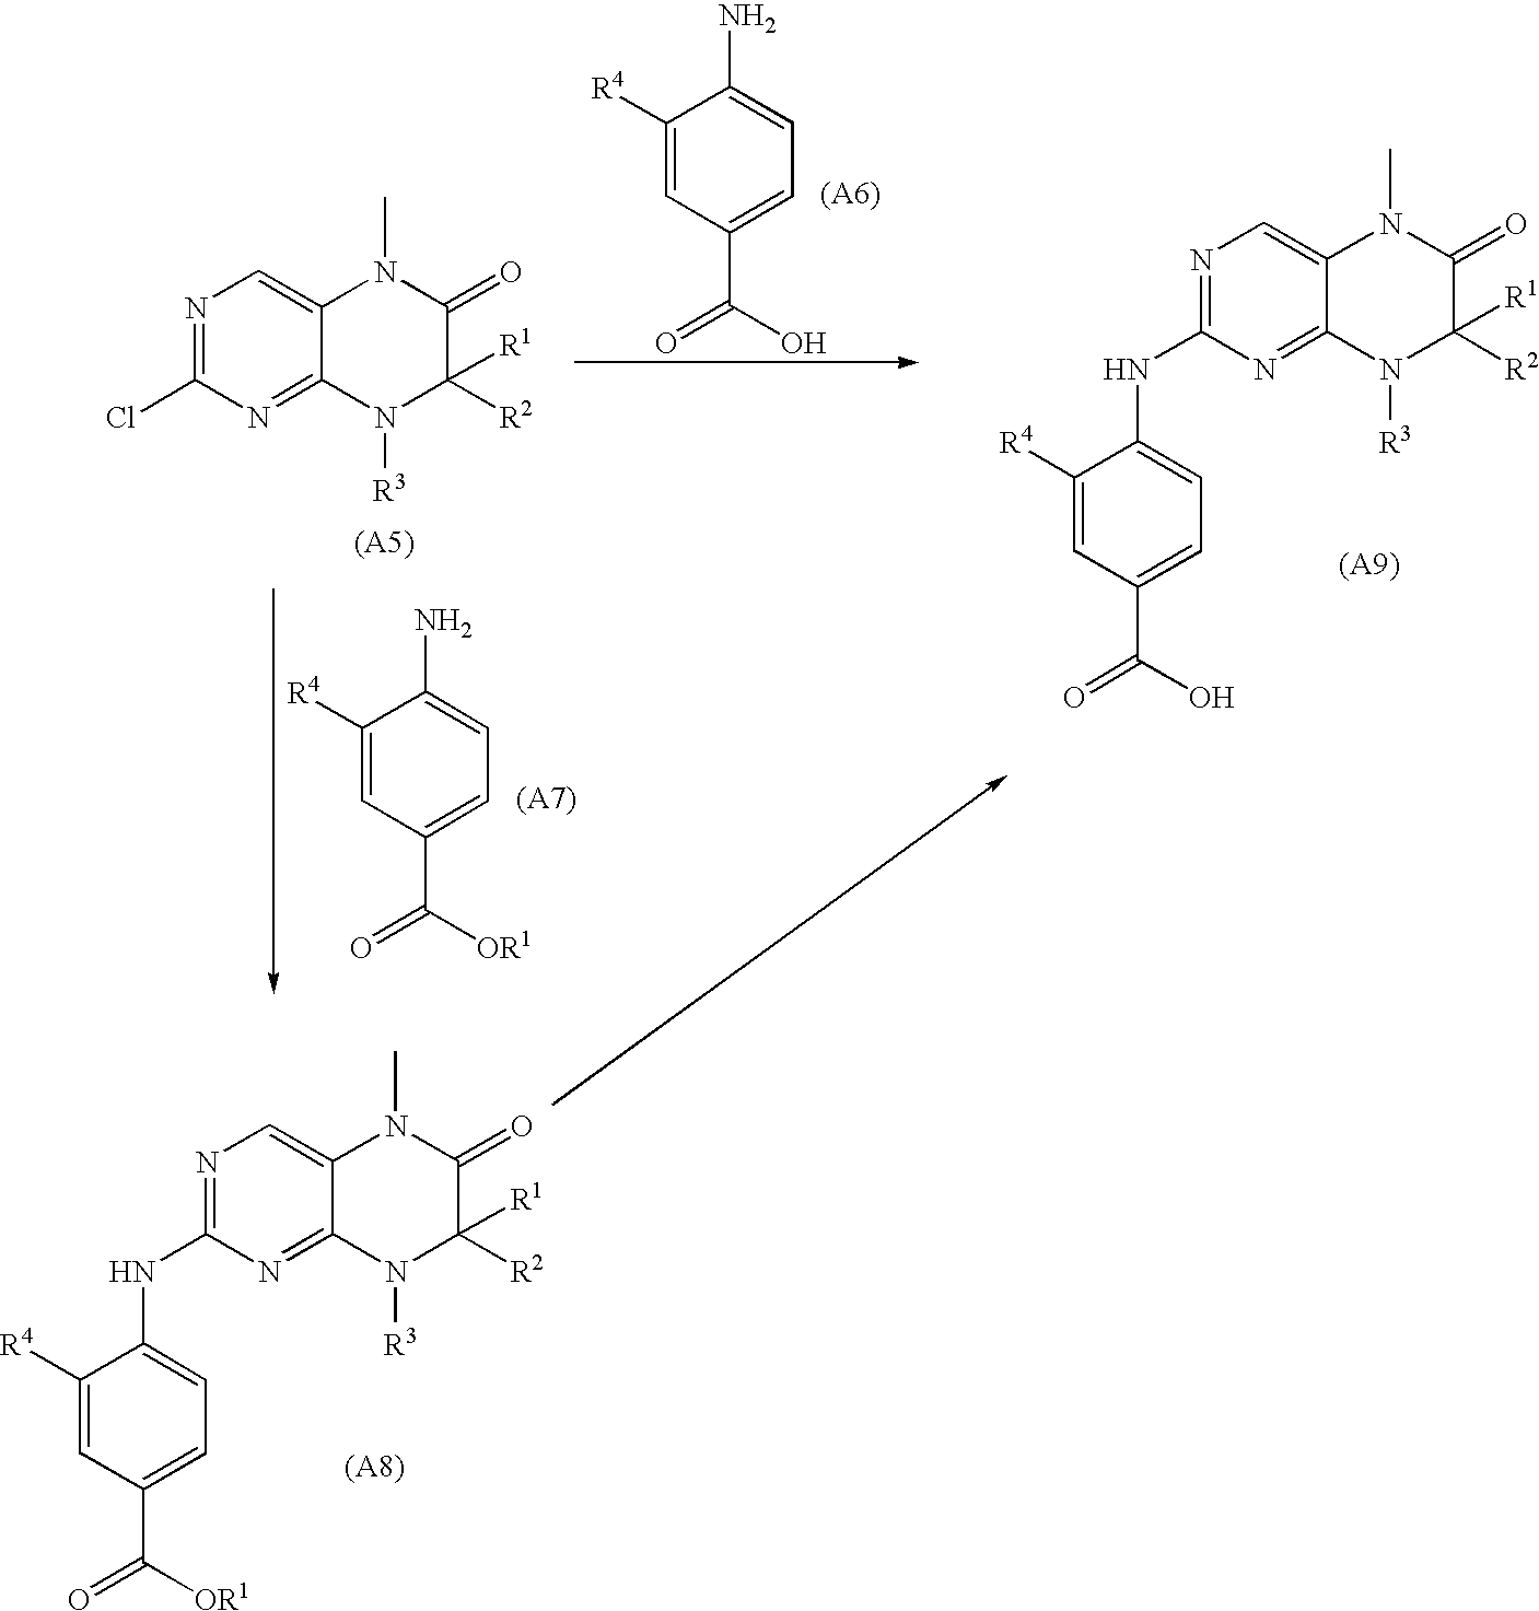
C12=CN=C(NC3=CC=C(C([OR1])=O)C=C3[R4])N=C1N([R3])C([R2])([R1])C(=O)N2C.C12=CN=C(NC3=CC=C(C(O)=O)C=C3[R4])N=C1N([R3])C([R2])([R1])C(=O)N2C.C12=CN=C(Cl)N=C1N([R3])C([R2])([R1])C(=O)N2C.NC1=CC=C(C(O)=O)C=C1[R4].NC1=CC=C(C([OR1])=O)C=C1[R4]
